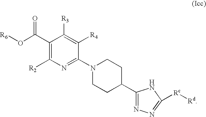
C1(C(O[R6])=O)=C([R2])N=C(N2CCC(C3=NN=C([Rc][Rd])N3)CC2)C([R4])=C1[R3]
